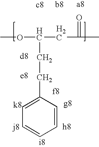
COC(CC(=O)C)CCC1=CC=CC=C1
